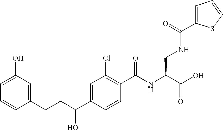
C1=C(O)C=C(CCC(C2=CC(Cl)=C(C(NC(C(O)=O)CNC(C3=CC=CS3)=O)=O)C=C2)O)C=C1
